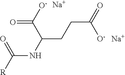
O=C(NC(C(=O)[O-])CCC(=O)[O-])[R].[Na].[Na]
